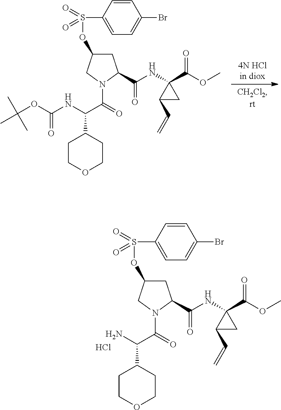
C1C(OS(=O)(=O)C2=CC=C(Br)C=C2)CN(C(=O)C(NC(OC(C)(C)C)=O)C2CCOCC2)C1C(NC1(C(OC)=O)C(C=C)C1)=O.C1C(OS(=O)(=O)C2=CC=C(Br)C=C2)CN(C(=O)C(N)C2CCOCC2)C1C(NC1(C(OC)=O)C(C=C)C1)=O.Cl
